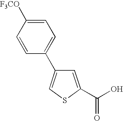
C1=C(C(O)=O)SC=C1C1=CC=C([F3CO])C=C1
